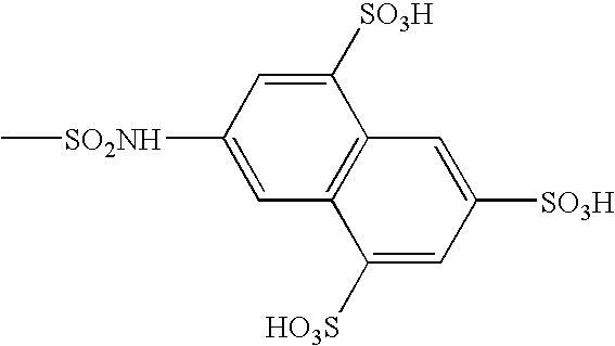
C1([SO2NH]C)=CC2=C(C([SO3H])=C1)C=C([SO3H])C=C2[HO3S]
